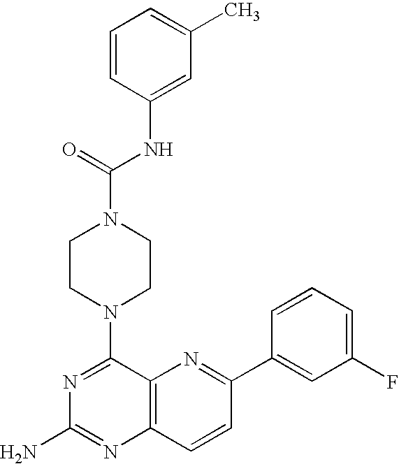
N1=C(N2CCN(C(=O)NC3=CC(C)=CC=C3)CC2)C2=C(N=C1N)C=CC(C1=CC(F)=CC=C1)=N2
